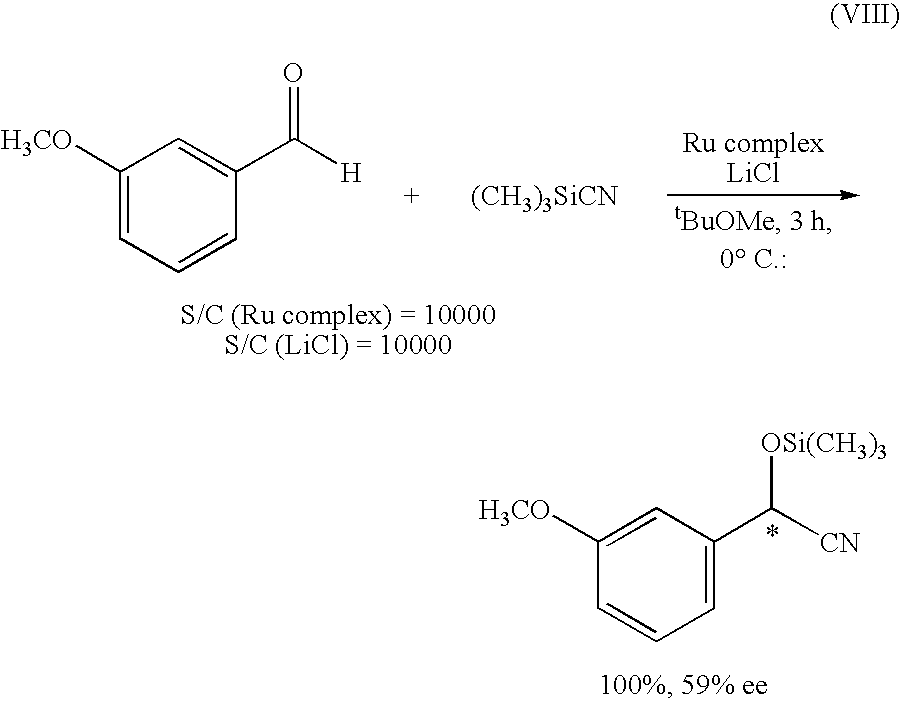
C1([H3CO])=CC(C([CN])[OSi(CH3)3])=CC=C1.C1([H3CO])=CC=CC(C([H])=O)=C1.[(CH3)3SiCN]
